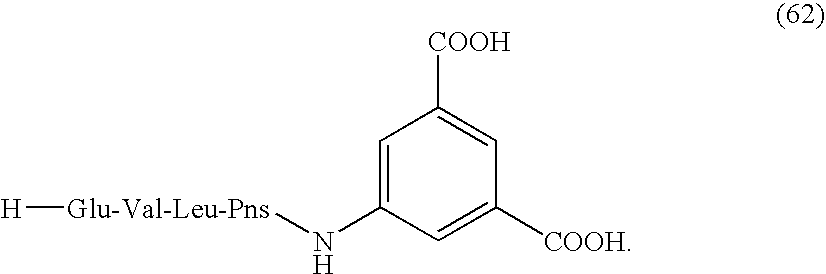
C1=C([COOH])C=C([COOH])C=C1N[Glu-Val-Leu-Pns][H]
